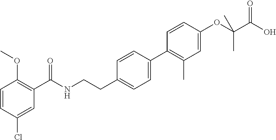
C1=CC(Cl)=CC(C(NCCC2=CC=C(C3=C(C)C=C(OC(C(O)=O)(C)C)C=C3)C=C2)=O)=C1OC
